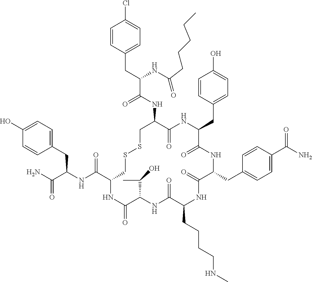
C1=C(O)C=CC(CC(NC(C2CSSCC(NC(C(CC3=CC=C(Cl)C=C3)NC(=O)CCCCC)=O)C(=O)NC(CC3=CC=C(O)C=C3)C(=O)NC(CC3=CC=C(C(N)=O)C=C3)C(=O)NC(CCCCNC)C(=O)NC(C(C)O)C(=O)N2)=O)C(N)=O)=C1
